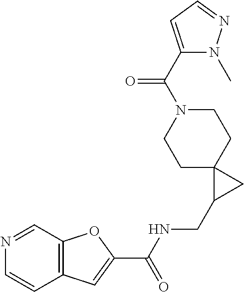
C1C2(CCN(C(C3=CC=NN3C)=O)C1)C(CNC(C1=CC3=C(O1)C=NC=C3)=O)C2
